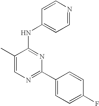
C1=C(C)C(NC2=CC=NC=C2)=NC(C2=CC=C(F)C=C2)=N1
